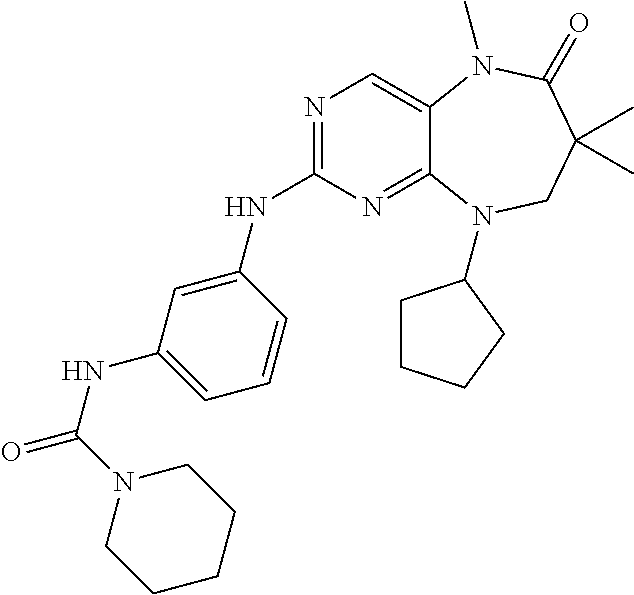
N1=C(NC2=CC(NC(N3CCCCC3)=O)=CC=C2)N=C2C(=C1)N(C)C(=O)C(C)(C)CN2C1CCCC1
